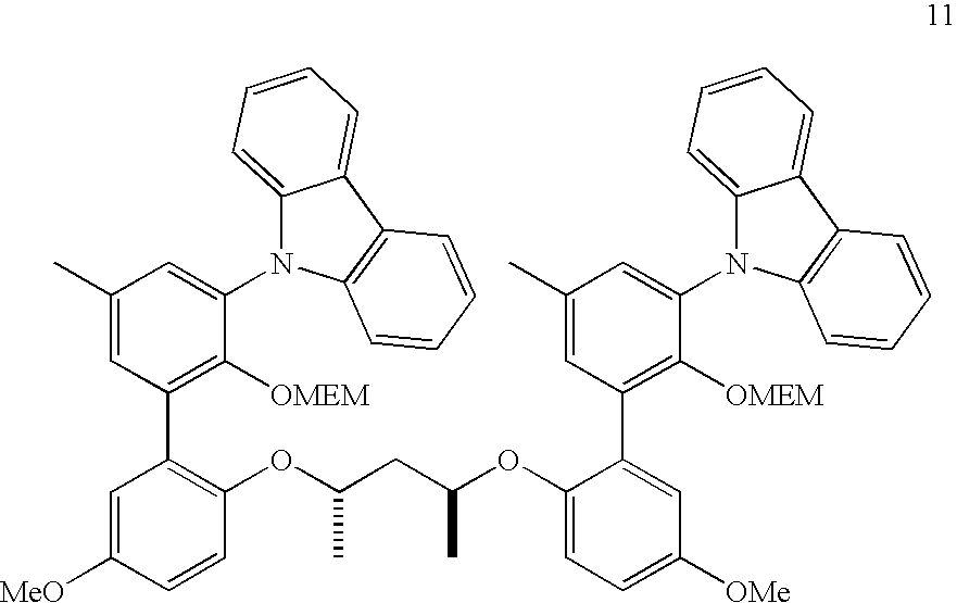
C1(C)=CC(C2=C(OC(CC(OC3=CC=C([OMe])C=C3C3=C([OMEM])C(N4C5=CC=CC=C5C5=C4C=CC=C5)=CC(C)=C3)C)C)C=CC([MeO])=C2)=C([OMEM])C(N2C3=CC=CC=C3C3=C2C=CC=C3)=C1
